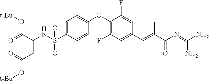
S(C1=CC=C(OC2=C(F)C=C(C=C(C(N=C(N)N)=O)C)C=C2F)C=C1)(NC(C(O[t-Bu])=O)CC(O[t-Bu])=O)(=O)=O
